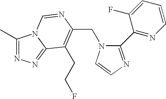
C(N1C(C2=NC=CC=C2F)=NC=C1)C1=C(CCF)C2=NN=C(C)N2C=N1
